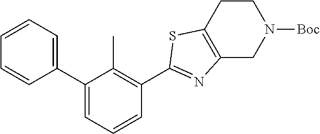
C1=CC=C(C2=CC=CC(C3=NC4=C(S3)CCN([Boc])C4)=C2C)C=C1
